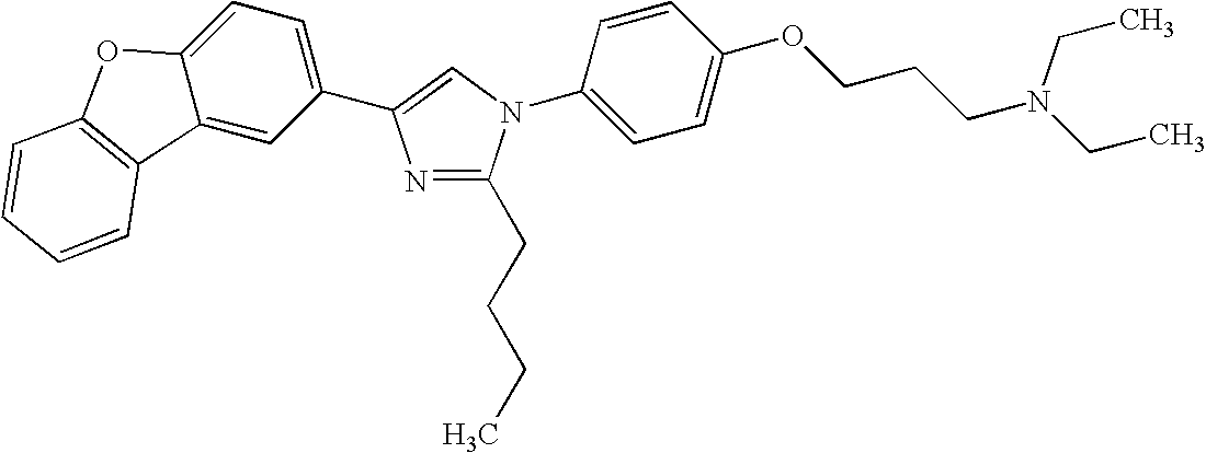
N1=C(CCCC)N(C2=CC=C(OCCCN(CC)CC)C=C2)C=C1C1=CC=C2C(=C1)C1=C(O2)C=CC=C1
